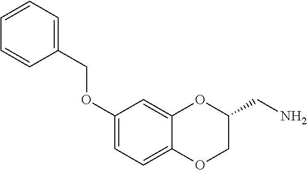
C1(OCC2=CC=CC=C2)=CC=C2C(=C1)OC(CN)CO2
